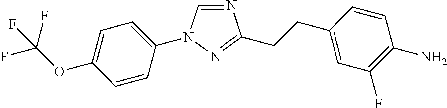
N1=CN(C2=CC=C(OC(F)(F)F)C=C2)N=C1CCC1=CC(F)=C(N)C=C1
